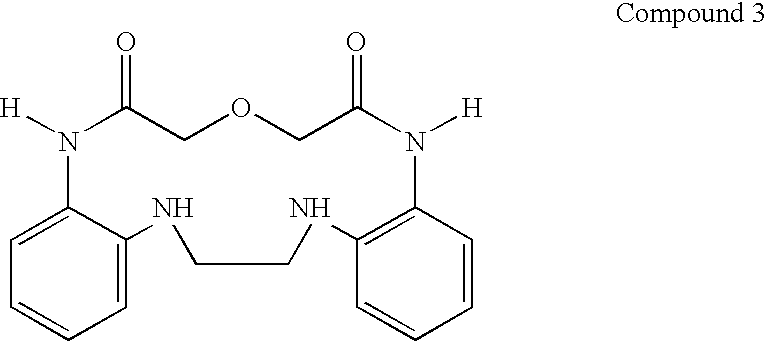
C1=C2C(=CC=C1)NCCNC1=C(N([H])C(=O)COCC(=O)N2[H])C=CC=C1
